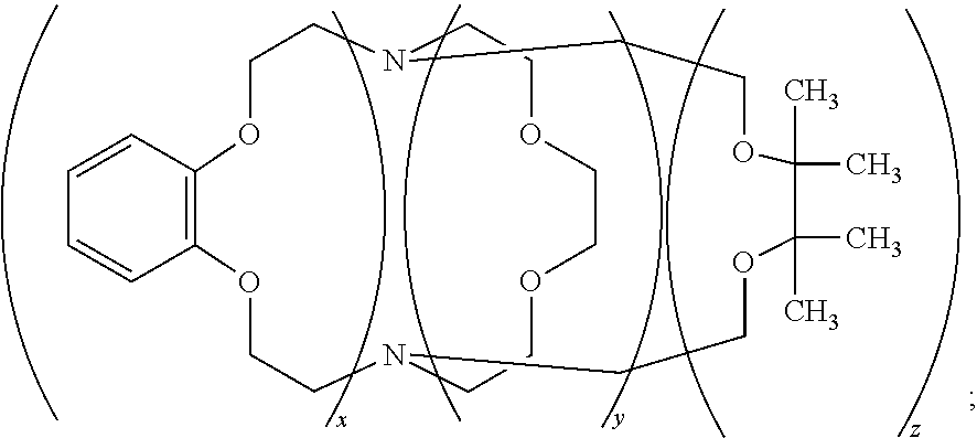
C1OC2=C(OCCN3CCOCCOCCN(C1)CCOC(C)(C)C(C)(C)OCC3)C=CC=C2
